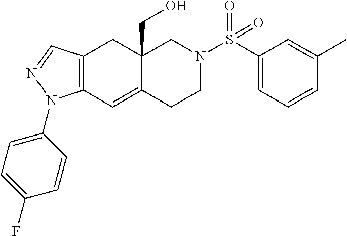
C12=C(C=NN1C1=CC=C(F)C=C1)CC1(CO)C(=C2)CCN(S(=O)(=O)C2=CC=CC(C)=C2)C1
